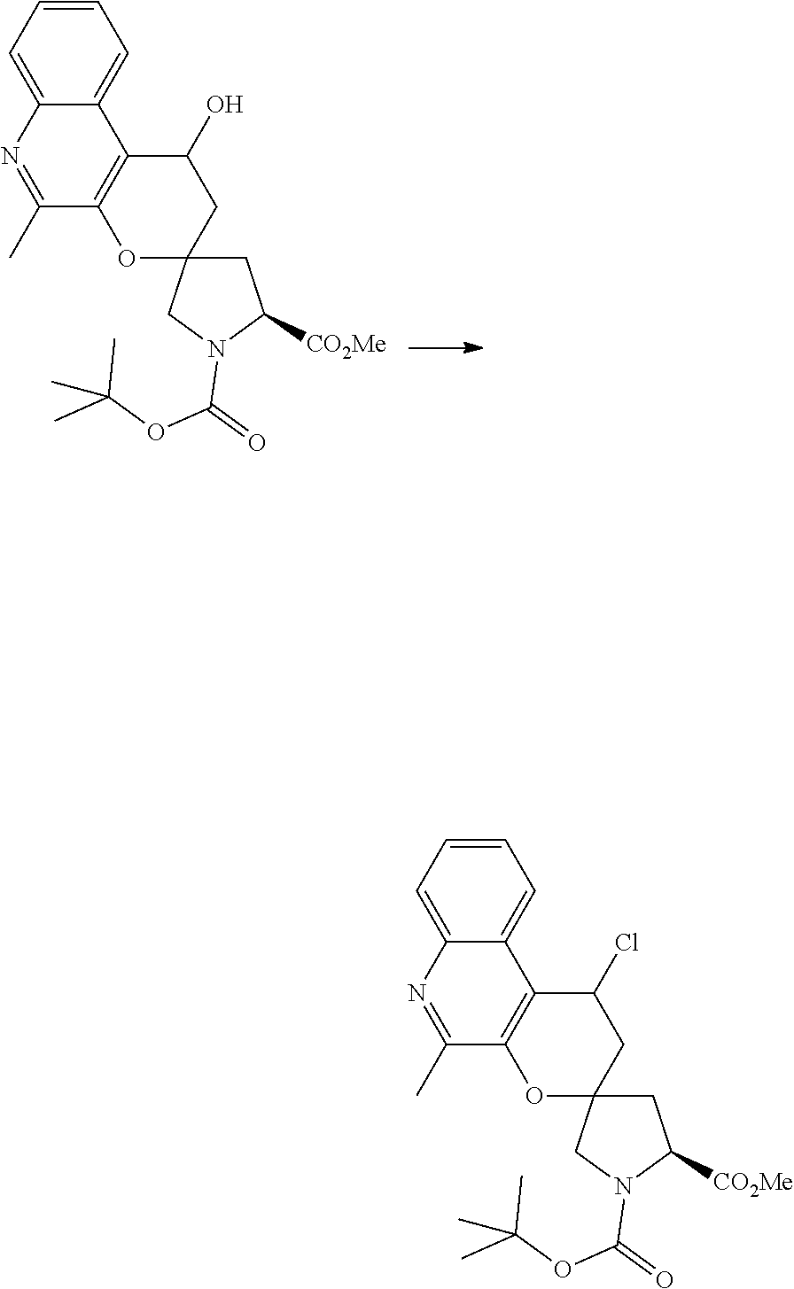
C1C2(CN(C(OC(C)(C)C)=O)C1[CO2Me])CC(O)C1=C(O2)C(C)=NC2=CC=CC=C12.C1C2(CN(C(OC(C)(C)C)=O)C1[CO2Me])CC(Cl)C1=C(O2)C(C)=NC2=CC=CC=C12
